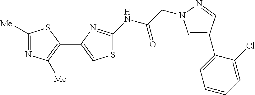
C1([Me])=NC([Me])=C(C2=CSC(NC(CN3C=C(C4=CC=CC=C4Cl)C=N3)=O)=N2)S1
